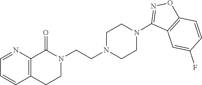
C1=NC2=C(C=C1)CCN(CCN1CCN(C3=NOC4=C3C=C(F)C=C4)CC1)C2=O
